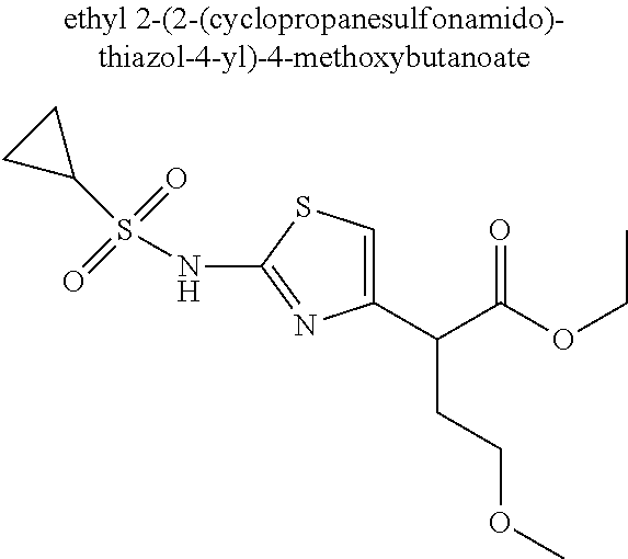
C(OCC)(=O)C(C1=CSC(NS(=O)(=O)C2CC2)=N1)CCOC
